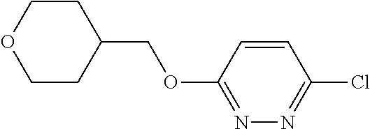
C1(COC2=NN=C(Cl)C=C2)CCOCC1
